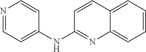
N1=CC=C(NC2=NC3=CC=CC=C3C=C2)C=C1
